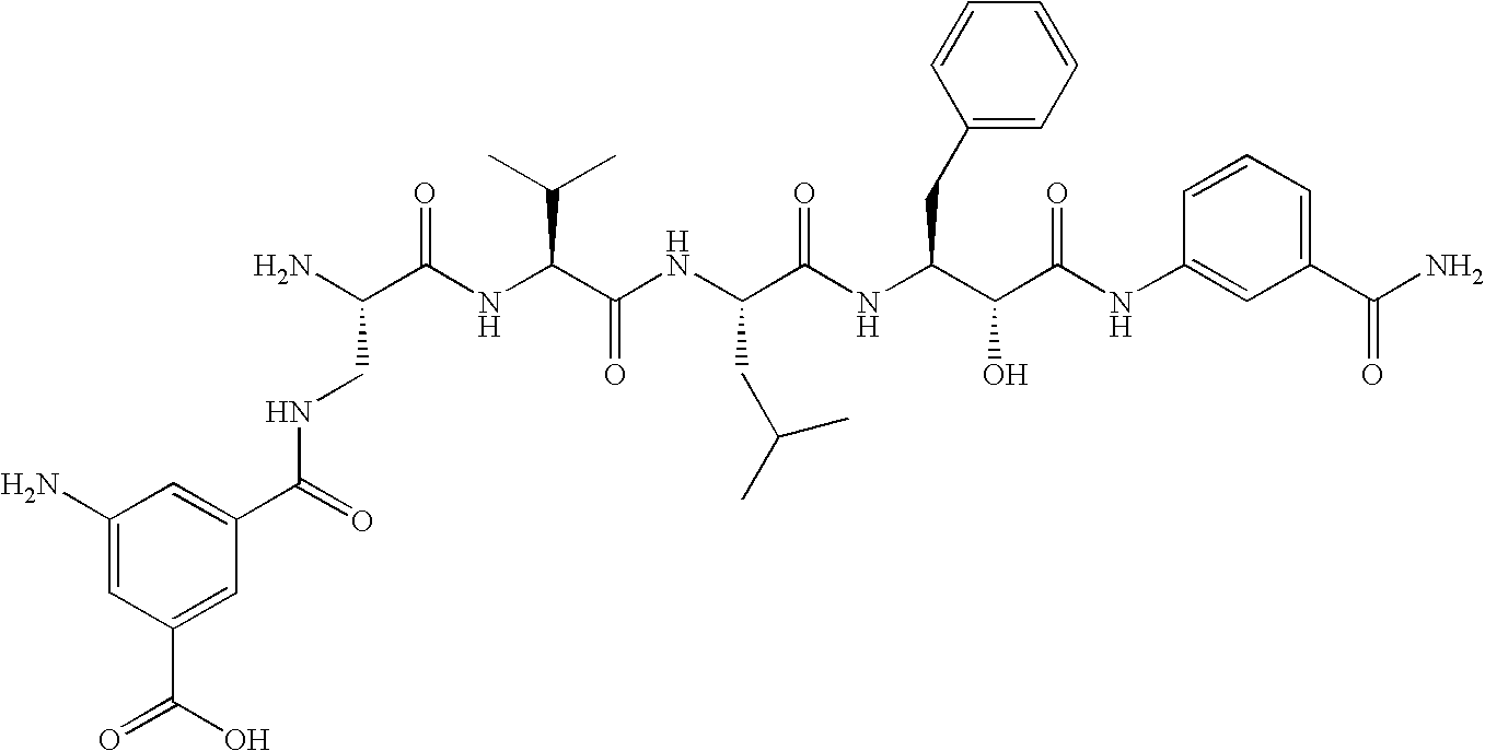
N(C(C1=CC(N)=CC(C(=O)O)=C1)=O)CC(N)C(=O)NC(C(C)C)C(=O)NC(CC(C)C)C(=O)NC(CC1=CC=CC=C1)C(O)C(=O)NC1=CC(C(N)=O)=CC=C1
